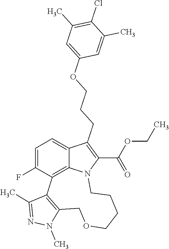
N1(C)C2=C(C(C)=N1)C1=C3C(=CC=C1F)C(CCCOC1=CC(C)=C(Cl)C(C)=C1)=C(C(OCC)=O)N3CCCCOC2
